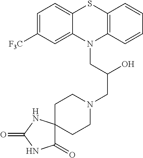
C1=C([F3C])C=C2C(=C1)SC1=C(N2CC(CN2CCC3(CC2)C(=O)NC(=O)N3)O)C=CC=C1
